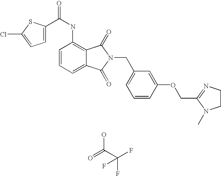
OC(C(F)(F)F)=O.C1(NC(=O)C2=CC=C(Cl)S2)=C2C(=CC=C1)C(=O)N(CC1=CC=CC(OCC3=NCCN3C)=C1)C2=O
